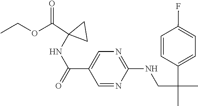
N(C1=NC=C(C(NC2(C(OCC)=O)CC2)=O)C=N1)CC(C)(C1=CC=C(F)C=C1)C
